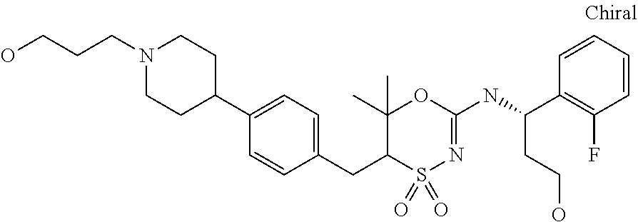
C1(C2CCN(CCCO)CC2)=CC=C(CC2S(=O)(=O)N=C(NC(C3=C(F)C=CC=C3)CCO)OC2(C)C)C=C1
